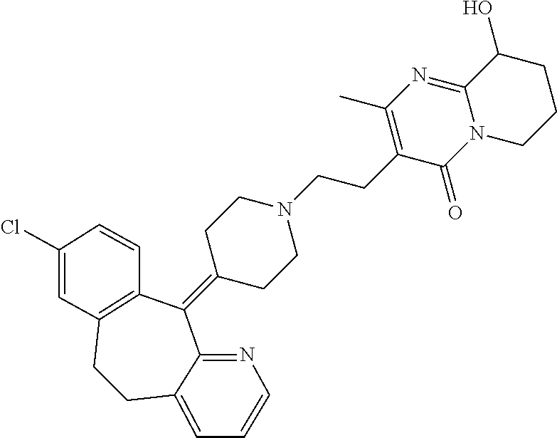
C1CCC(O)C2=NC(C)=C(CCN3CCC(=C4C5=C(CCC6=CC=CN=C46)C=C(Cl)C=C5)CC3)C(=O)N12
